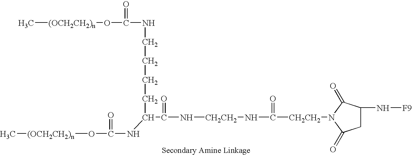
C[(OCH2CH2)n]OC(=O)NCCCCC(C(N[CH2CH2]NC(=O)[CH2CH2]N1C(=O)C(N[F9])CC1=O)=O)NC(=O)O[(OCH2CH2)n]C
